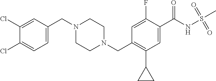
C1(CN2CCN(CC3=C(C4CC4)C=C(C(NS(C)(=O)=O)=O)C(F)=C3)CC2)=CC=C(Cl)C(Cl)=C1
